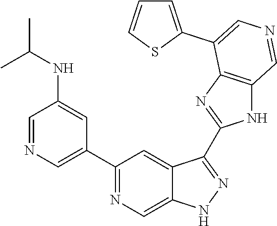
C1(C2=CN=CC(NC(C)C)=C2)=NC=C2C(=C1)C(C1=NC3=C(N1)C=NC=C3C1=CC=CS1)=NN2
